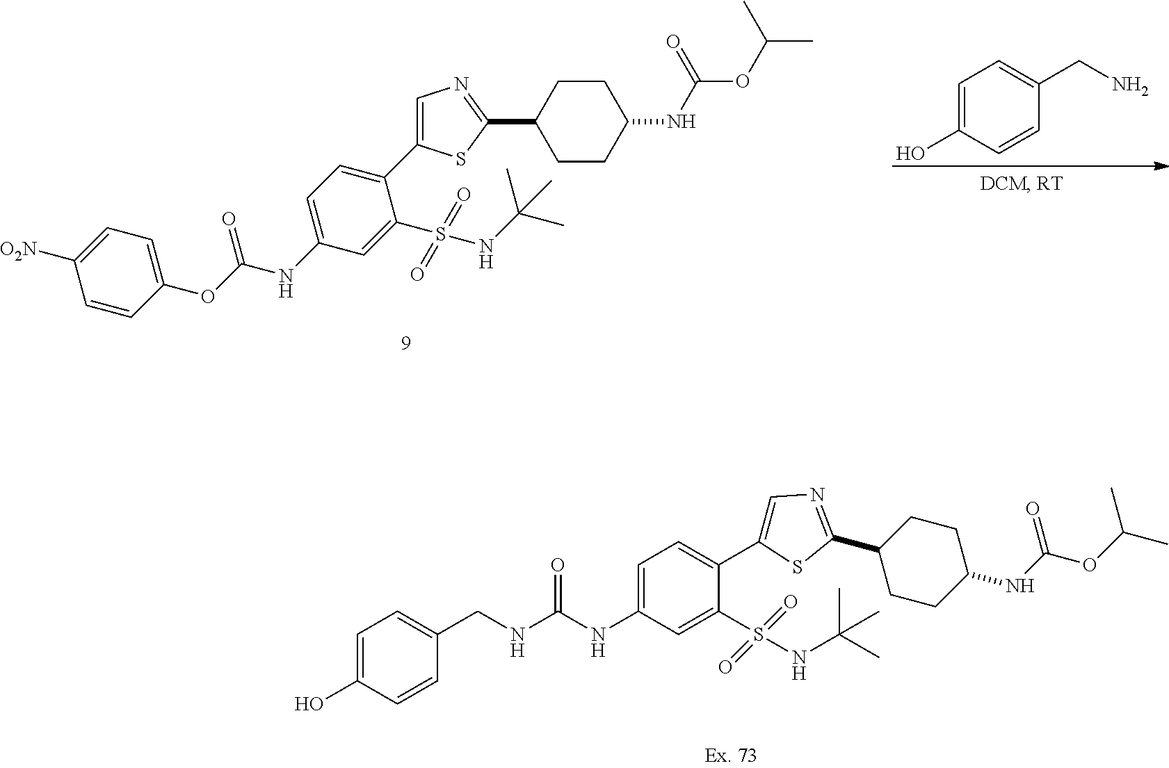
C1=C(O)C=CC(CN)=C1.C1=C(C2=CC=C(NC(=O)OC3=CC=C([O2N])C=C3)C=C2S(=O)(=O)NC(C)(C)C)SC(C2CCC(NC(OC(C)C)=O)CC2)=N1.C1=C(C2=CC=C(NC(=O)NCC3=CC=C(O)C=C3)C=C2S(=O)(=O)NC(C)(C)C)SC(C2CCC(NC(OC(C)C)=O)CC2)=N1
